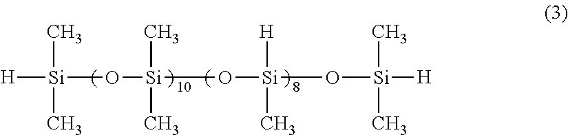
[H][Si](C)(C)O[Si](C)(C)O[Si]([H])(C)O[Si](C)(C)[H]
